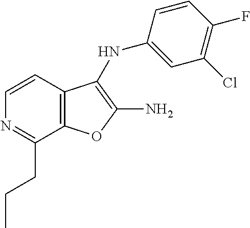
C1=CC2=C(C(CCC)=N1)OC(N)=C2NC1=CC(Cl)=C(F)C=C1
